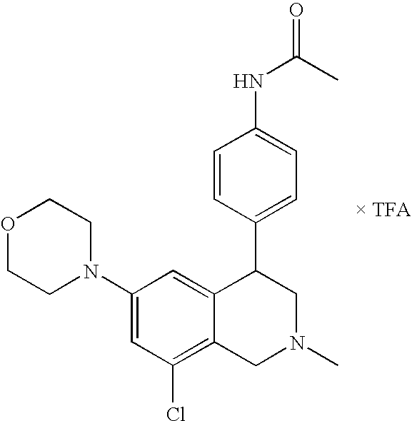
[ TFA].C1=CC(C2C3=CC(N4CCOCC4)=CC(Cl)=C3CN(C)C2)=CC=C1NC(C)=O
